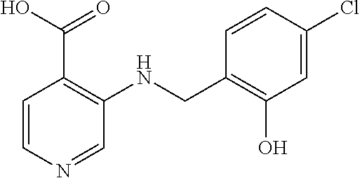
C1=CN=CC(NCC2=C(O)C=C(Cl)C=C2)=C1C(O)=O
